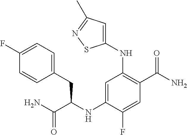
C1(NC(C(N)=O)CC2=CC=C(F)C=C2)=CC(NC2=CC(C)=NS2)=C(C(N)=O)C=C1F
